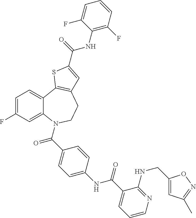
C1=C(F)C=C2C(=C1)C1=C(CCN2C(C2=CC=C(NC(C3=CC=CN=C3NCC3=CC(C)=NO3)=O)C=C2)=O)C=C(C(=O)NC2=C(F)C=CC=C2F)S1
